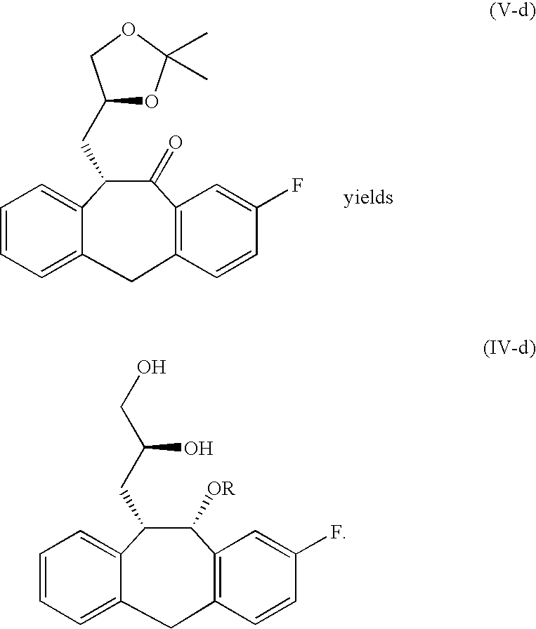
C1=CC=C2C(=C1)C(CC1OC(C)(C)OC1)C(=O)C1=C(C=CC(F)=C1)C2.C1=CC=C2C(=C1)C(CC(O)CO)C([OR])C1=C(C=CC(F)=C1)C2
